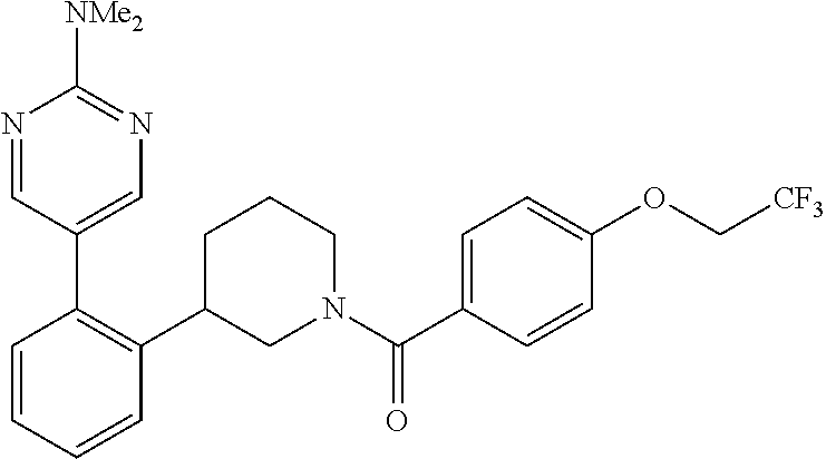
C1=CC=CC(C2CN(C(C3=CC=C(OC[CF3])C=C3)=O)CCC2)=C1C1=CN=C([NMe2])N=C1
